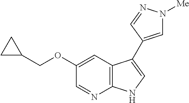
C1=NC2=C(C=C1OCC1CC1)C(C1=CN([Me])N=C1)=CN2
